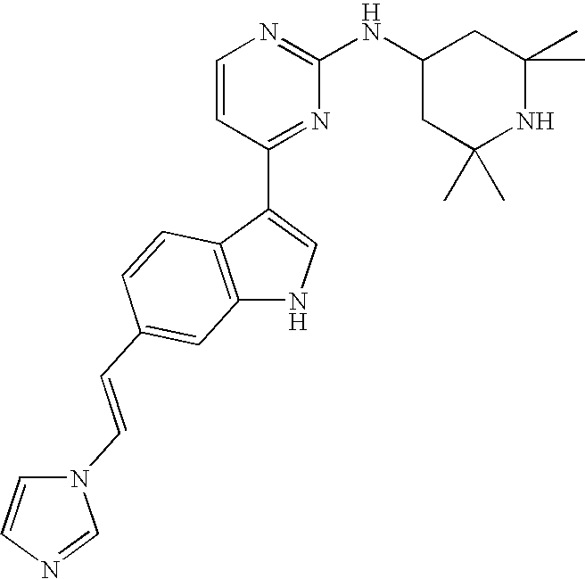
C1=CC(C2=CNC3=C2C=CC(C=CN2C=CN=C2)=C3)=NC(NC2CC(C)(C)NC(C)(C)C2)=N1
